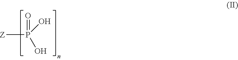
[Z]P(=O)(O)O
